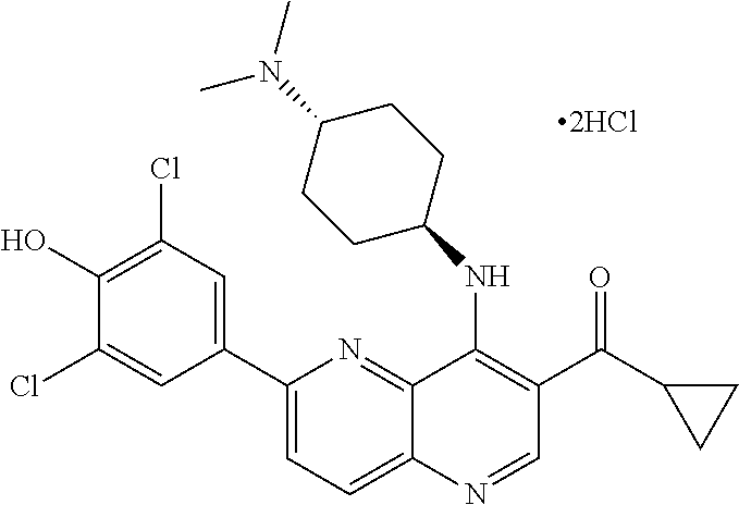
C12=NC(C3=CC(Cl)=C(O)C(Cl)=C3)=CC=C1N=CC(C(C1CC1)=O)=C2NC1CCC(N(C)C)CC1
